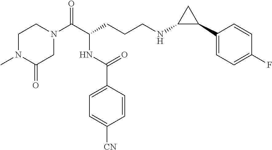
C1N(C)C(=O)CN(C(C(CCCNC2C(C3=CC=C(F)C=C3)C2)NC(C2=CC=C([CN])C=C2)=O)=O)C1
